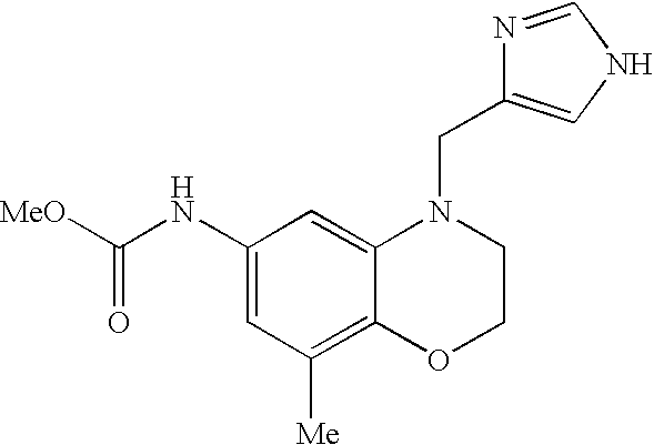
C1(NC([MeO])=O)=CC([Me])=C2C(=C1)N(CC1=CNC=N1)CCO2
